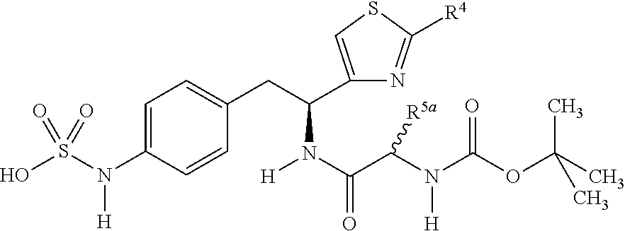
OS(N(C1=CC=C(CC(N(C(C(N(C(=O)OC(C)(C)C)[H])[R5a])=O)[H])C2=CSC([R4])=N2)C=C1)[H])(=O)=O
